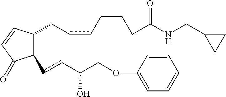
C1(ccC(COC2=CC=CC=C2)O)C(CccCCCC(NCC2CC2)=O)C=CC1=O
